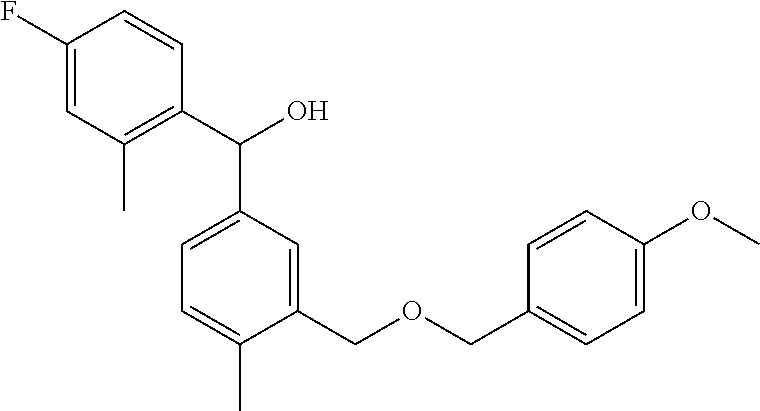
C1=C(C(O)C2=C(C)C=C(F)C=C2)C=C(COCC2=CC=C(OC)C=C2)C(C)=C1
